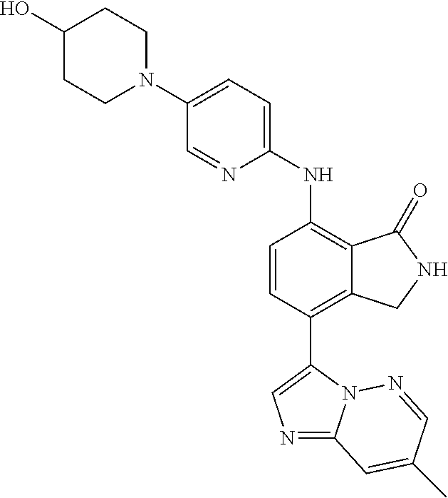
N1(C2=CC=C(NC3=C4C(=C(C5=CN=C6N5N=CC(C)=C6)C=C3)CNC4=O)N=C2)CCC(O)CC1
